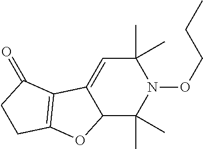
C12C(C)(C)N(OCCC)C(C)(C)C=C1C1=C(O2)CCC1=O
